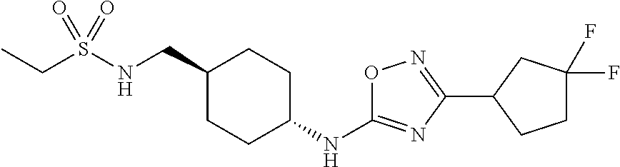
C(S(NCC1CCC(NC2=NC(C3CCC(F)(F)C3)=NO2)CC1)(=O)=O)C
